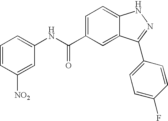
C1=CC=C(NC(C2=CC=C3C(=C2)C(C2=CC=C(F)C=C2)=NN3)=O)C=C1[NO2]
